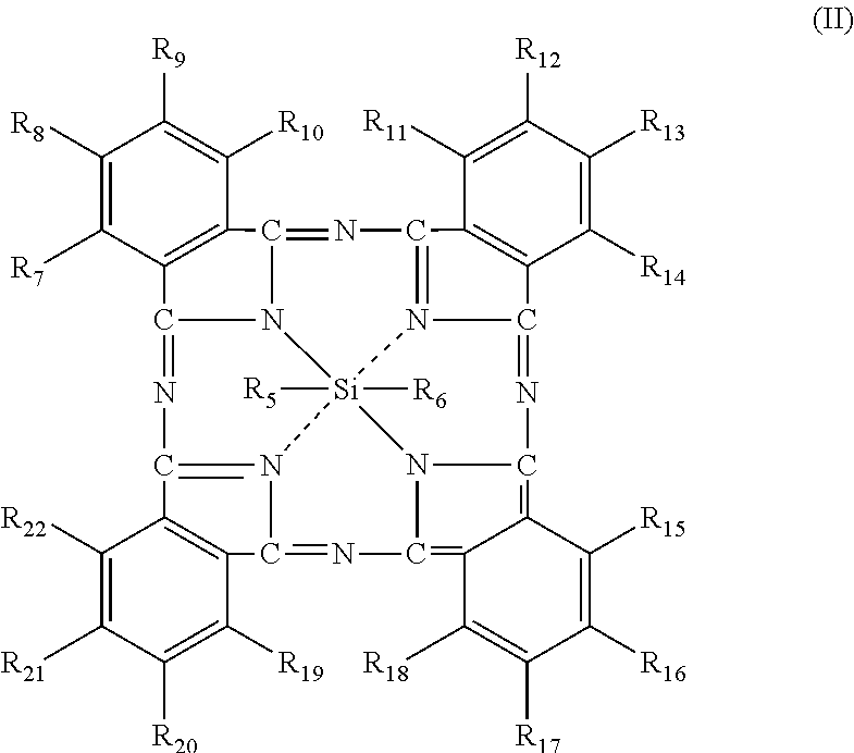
C12=NC3=N4C(=NC5=C6C(=C7N5[Si]45([R5])([R6])N4=C(N=C(N15)C1=C2C([R10])=C([R9])C([R8])=C1[R7])C1=C(C([R19])=C([R20])C([R21])=C1[R22])C4=N7)C([R18])=C([R17])C([R16])=C6[R15])C1=C3C([R11])=C([R12])C([R13])=C1[R14]
